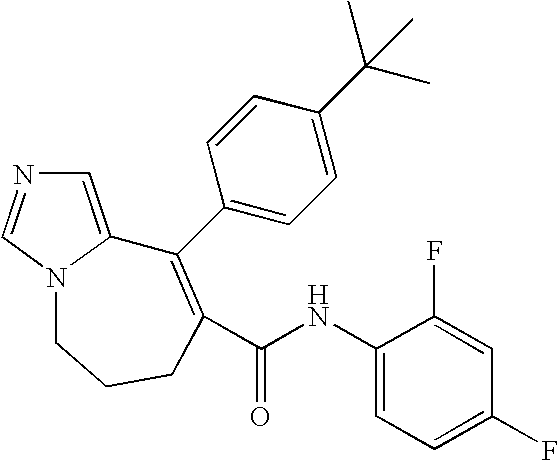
C1=C2N(C=N1)CCCC(C(NC1=CC=C(F)C=C1F)=O)=C2C1=CC=C(C(C)(C)C)C=C1
